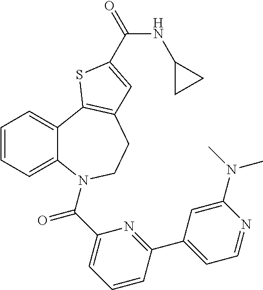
C1=CC=C2C(=C1)C1=C(CCN2C(C2=CC=CC(C3=CC=NC(N(C)C)=C3)=N2)=O)C=C(C(=O)NC2CC2)S1
